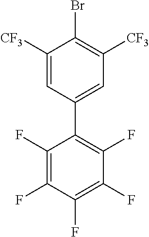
C1(F)=C(F)C(F)=C(F)C(F)=C1C1=CC([CF3])=C(Br)C([CF3])=C1
